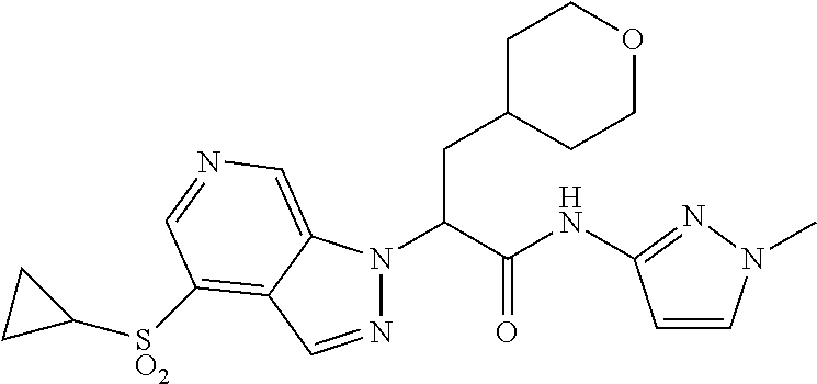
N1(C(C(NC2=NN(C)C=C2)=O)CC2CCOCC2)N=CC2=C([SO2]C3CC3)C=NC=C12
